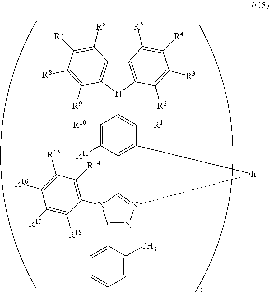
C12=C(N(C3=C([R1])C4=C(C([R11])=C3[R10])C3=N(N=C(C5=CC=CC=C5C)N3C3=C([R14])C([R15])=C([R16])C([R17])=C3[R18])[Ir]4)C3=C1C([R6])=C([R7])C([R8])=C3[R9])C([R2])=C([R3])C([R4])=C2[R5]
